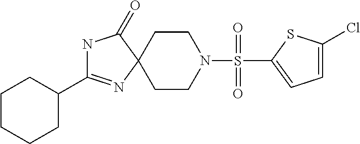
N1C(C2CCCCC2)=NC2(C1=O)CCN(S(C1=CC=C(Cl)S1)(=O)=O)CC2
